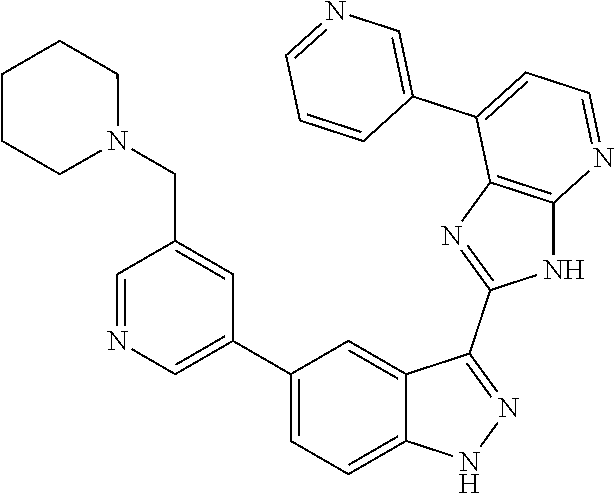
C1=NC=C(C2=CC=C3C(=C2)C(C2=NC4=C(N2)N=CC=C4C2=CN=CC=C2)=NN3)C=C1CN1CCCCC1
